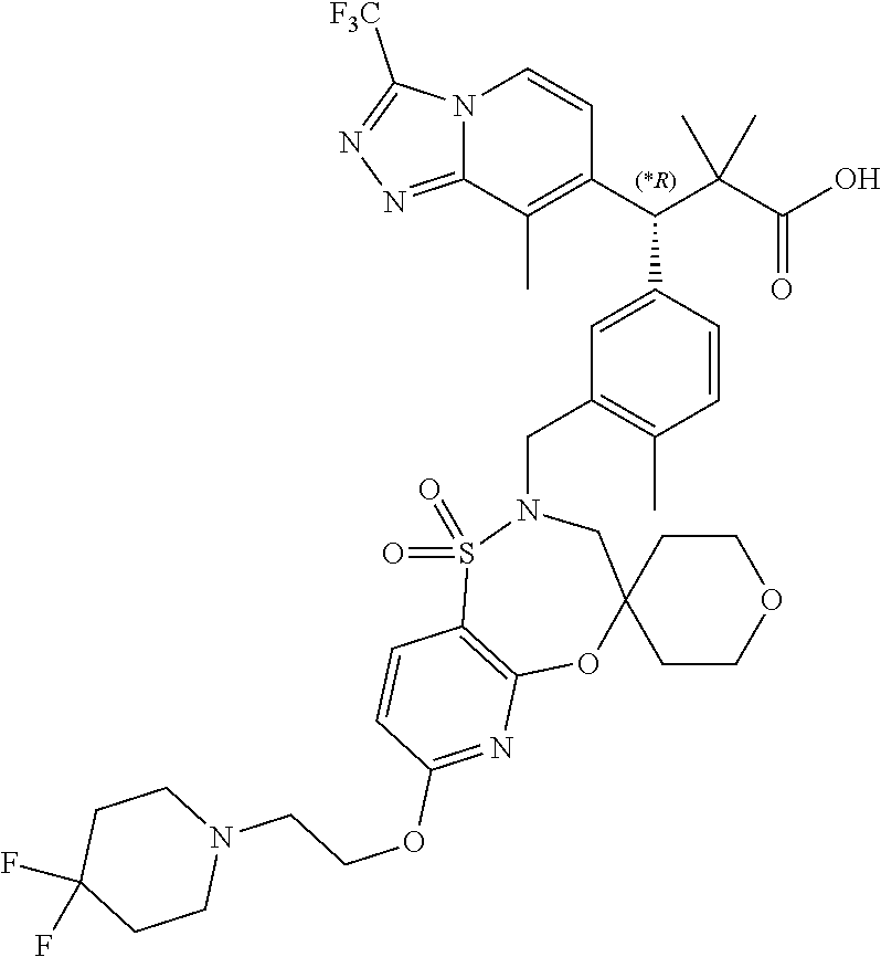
C1(C(C(C(O)=O)(C)C)C2=CC(CN3CC4(OC5=C(S3(=O)=O)C=CC(OCCN3CCC(F)(F)CC3)=N5)CCOCC4)=C(C)C=C2)=C(C)C2=NN=C([F3C])N2C=C1
